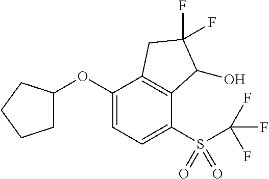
O(C1=CC=C(S(=O)(=O)C(F)(F)F)C2=C1CC(F)(F)C2O)C1CCCC1
